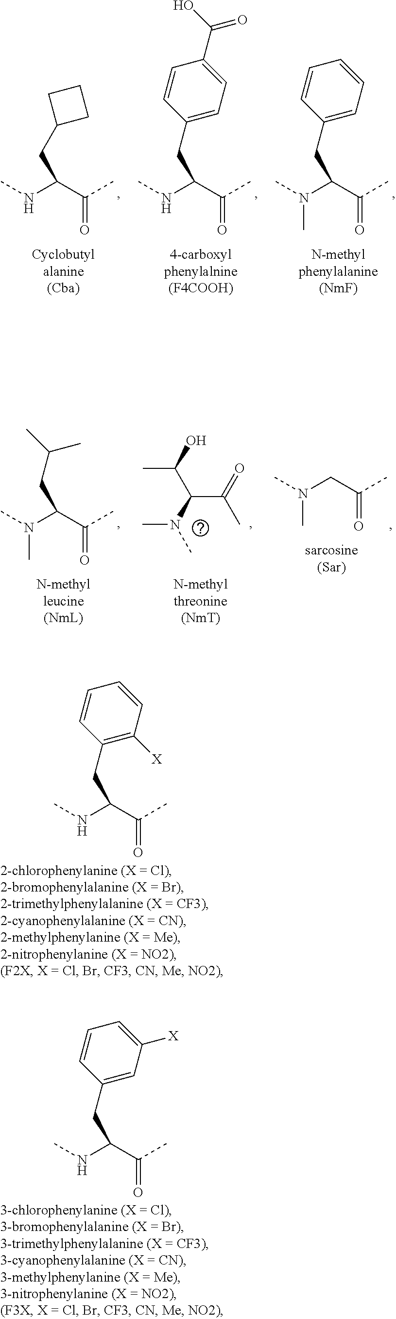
C(NC)(C(C)=O)CC1CCC1.C(N(C)C)(C(C)=O)CC1=CC=CC=C1.C(NC)(C(C)=O)CC1=CC=C(C(O)=O)C=C1.C(N(C)C)(C(C)=O)CC(C)C.CN(CC(C)=O)C.C(C(=O)C)(C(C)O)N(C)C.C(NC)(C(C)=O)CC1=C([X])C=CC=C1.C(NC)(C(C)=O)CC1=CC([X])=CC=C1
